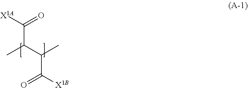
C(C)(C(=O)[X1B])C(C)C([X1A])=O
